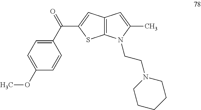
C1=C(OC)C=CC(C(=O)C2=CC3=C(S2)N(CCN2CCCCC2)C(C)=C3)=C1
